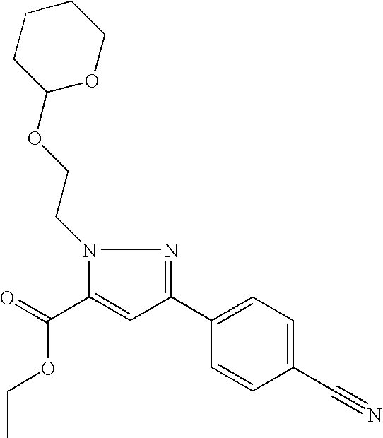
C(C1=CC(C2=CC=C(C#N)C=C2)=NN1CCOC1OCCCC1)(=O)OCC
